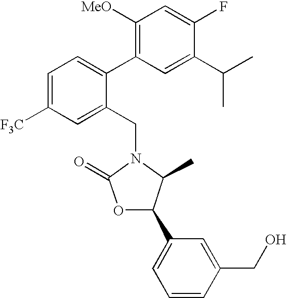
C1(CN2C(C)C(C3=CC=CC(CO)=C3)OC2=O)=CC([F3C])=CC=C1C1=C([MeO])C=C(F)C(C(C)C)=C1
